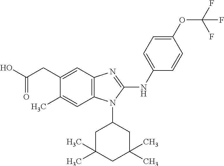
C12=C(C=C(CC(O)=O)C(C)=C1)N=C(NC1=CC=C(OC(F)(F)F)C=C1)N2C1CC(C)(C)CC(C)(C)C1
